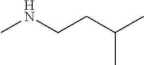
C(CCNC)(C)C
